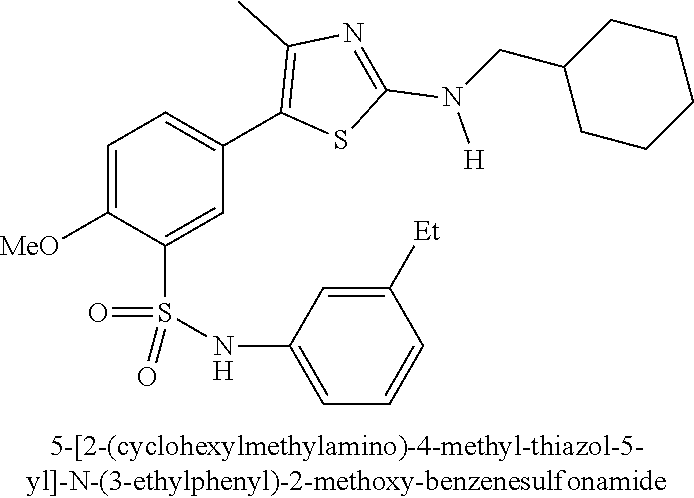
C1=C([MeO])C(S(NC2=CC=CC([Et])=C2)(=O)=O)=CC(C2=C(C)N=C(N(CC3CCCCC3)[H])S2)=C1
